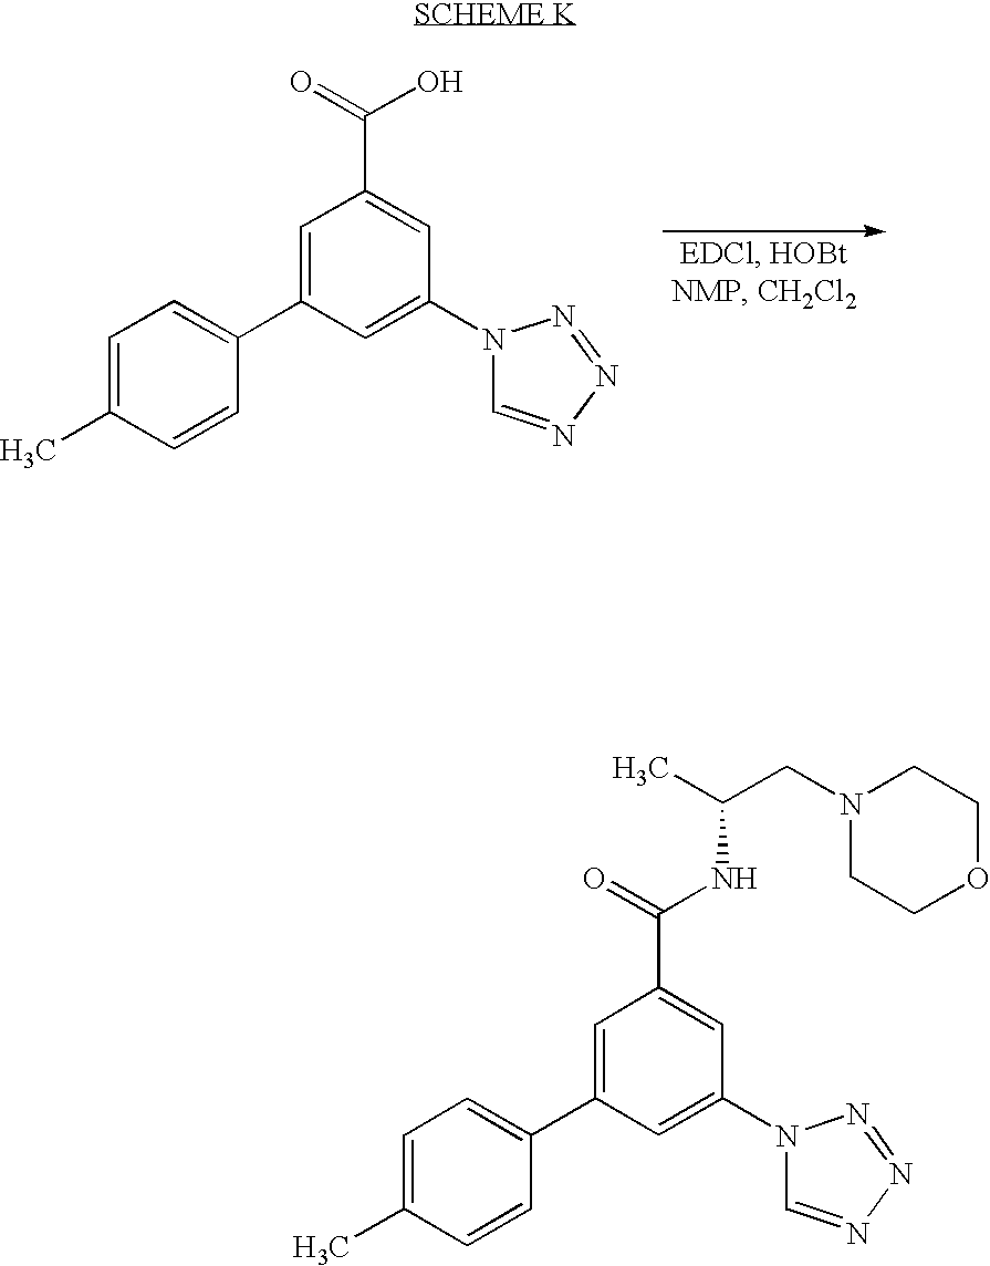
C1=C(C)C=CC(C2=CC(C(=O)O)=CC(N3C=NN=N3)=C2)=C1.C1=C(C)C=CC(C2=CC(C(=O)NC(CN3CCOCC3)C)=CC(N3C=NN=N3)=C2)=C1
